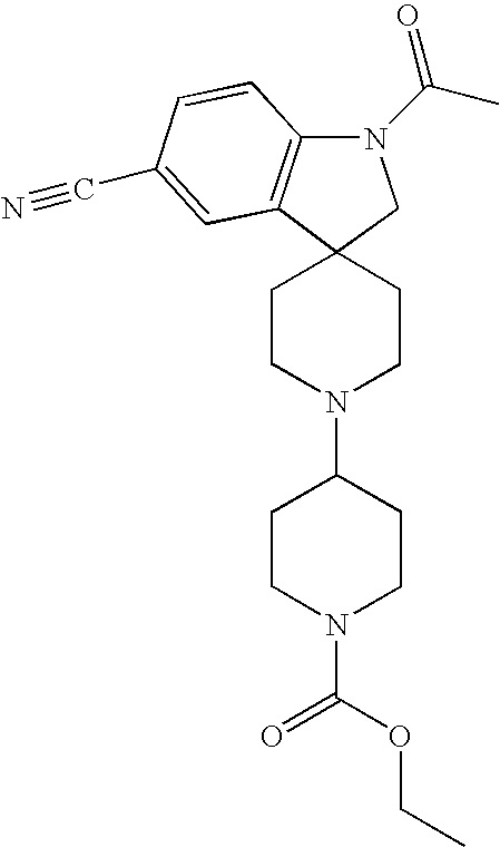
C12(C3=C(N(C(C)=O)C1)C=CC(C#N)=C3)CCN(C1CCN(C(OCC)=O)CC1)CC2
